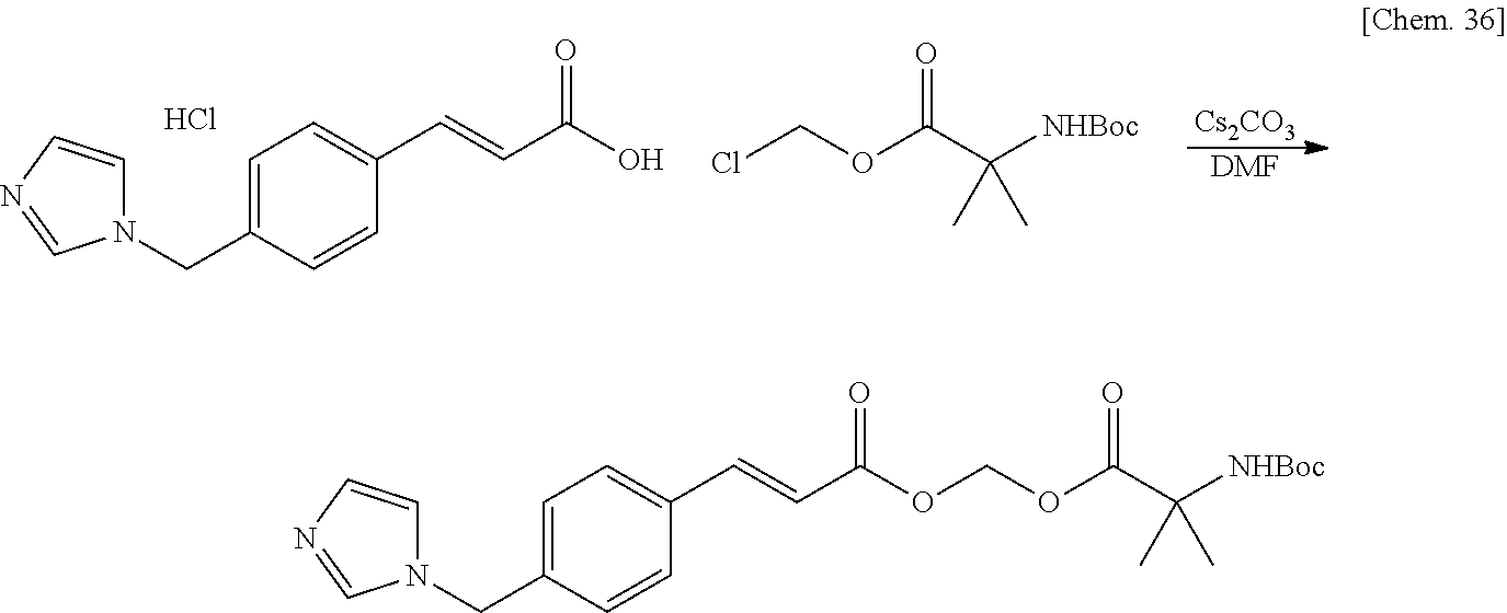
[Cs2CO3].[DMF].C1=C(CN2C=CN=C2)C=CC(C=CC(O)=O)=C1.ClCOC(C([NHBoc])(C)C)=O.Cl.C1=C(CN2C=CN=C2)C=CC(C=CC(=O)OCOC(C([NHBoc])(C)C)=O)=C1
